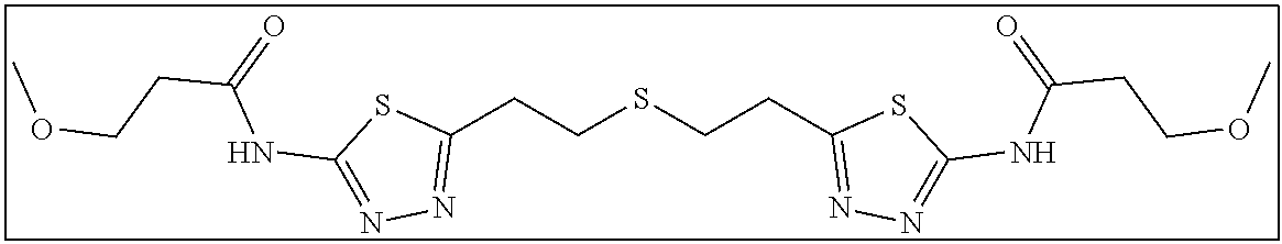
C1(CCSCCC2=NN=C(NC(CCOC)=O)S2)=NN=C(NC(CCOC)=O)S1
